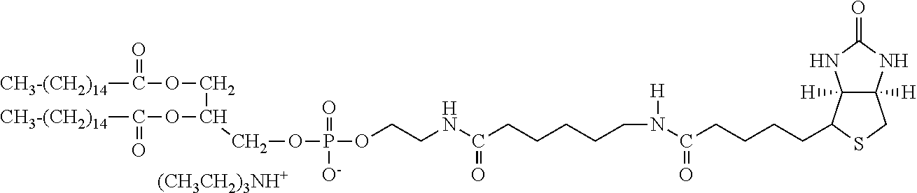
[(CH3CH2)3NH+].C(CCCC(NCCOP(OCC(OC([CH3-(CH2)14])=O)COC([CH3-(CH2)14])=O)(=O)[O-])=O)CN(C(CCCCC1C2([H])C([H])(CS1)NC(=O)N2)=O)[H]
